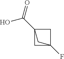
C12(C(O)=O)CC(F)(C1)C2
